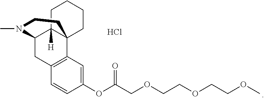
CN1C2CC3=C(C4(C2([H])CCCC4)CC1)C=C(OC(=O)COCCOCCOC)C=C3.Cl
